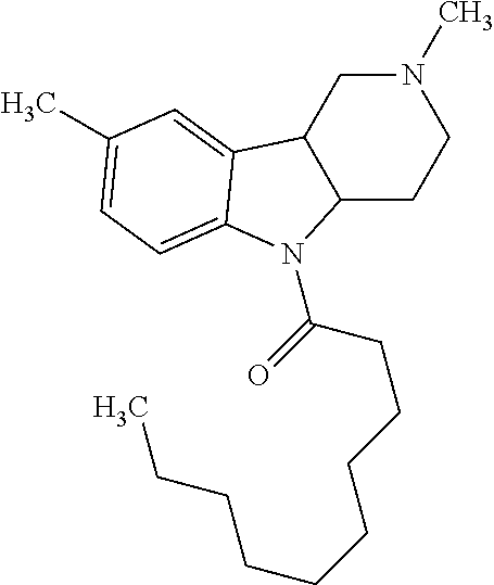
N1(C)CC2C(CC1)N(C(=O)CCCCCCCCC)C1=CC=C(C)C=C21
